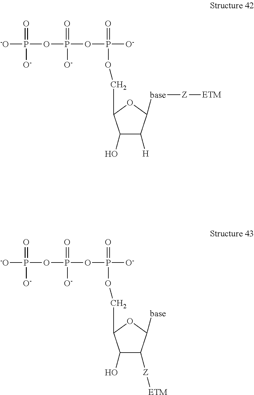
C1(O)C([H])C([base][Z][ETM])OC1COP([O-])(=O)OP(=O)([O-])OP(=O)([O-])[-O].C1(O)C([Z][ETM])C([base])OC1COP([O-])(=O)OP(=O)([O-])OP(=O)([O-])[-O]
